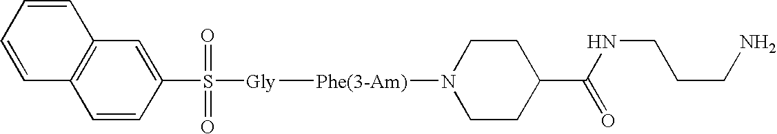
C12=C(C=C(S(=O)(=O)[Gly][Phe(3-Am)]N3CCC(C(=O)NCCCN)CC3)C=C1)C=CC=C2
